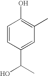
C1=CC(C(C)O)=CC(C)=C1O
